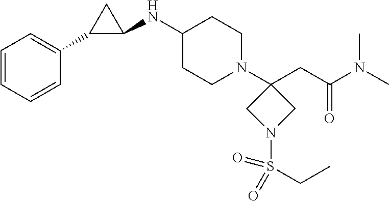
C1(NC2C(C3=CC=CC=C3)C2)CCN(C2(CC(N(C)C)=O)CN(S(CC)(=O)=O)C2)CC1
